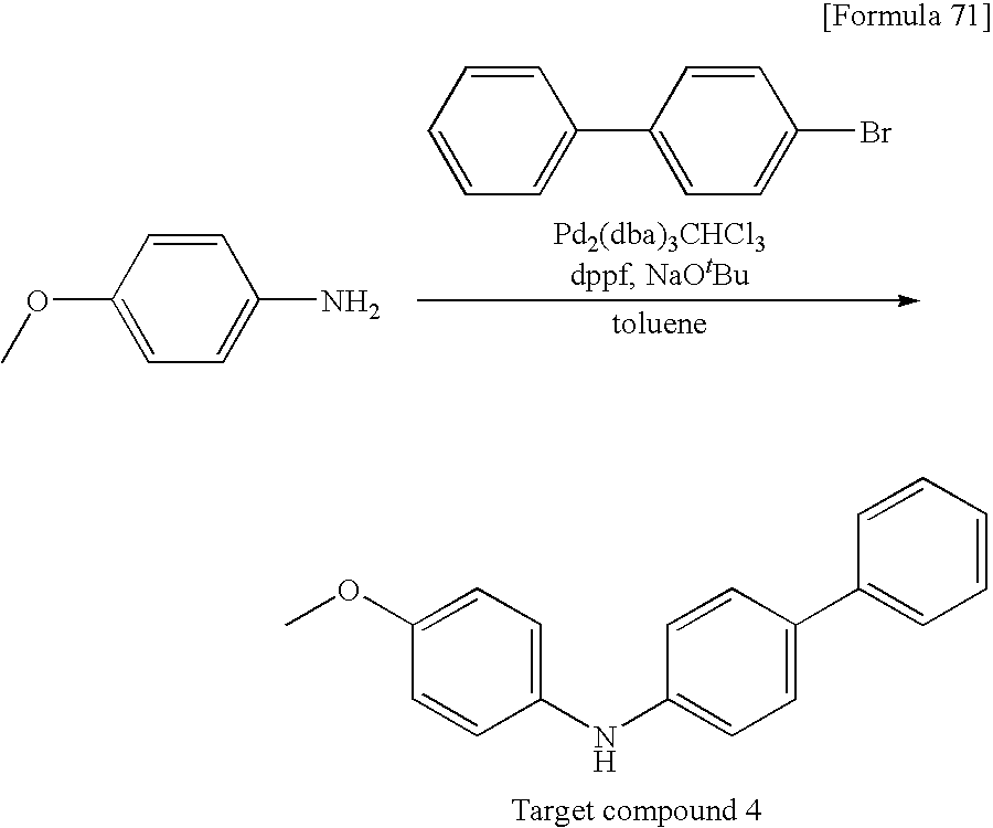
C1=CC(C2=CC=CC=C2)=CC=C1Br.C1=CC(OC)=CC=C1N.C1=CC(NC2=CC=C(C3=CC=CC=C3)C=C2)=CC=C1OC
